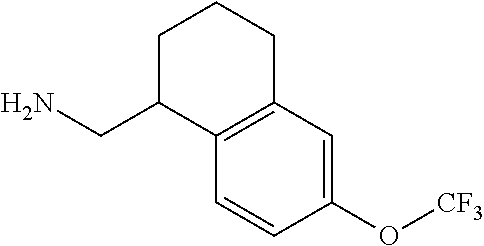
C1CCC2=C(C=CC(O[CF3])=C2)C1CN
